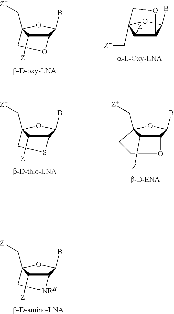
C12C(B)OC(C[Z+])(C[NRH]1)C2[Z].C12C(B)OC(C[Z+])(CO1)C2[Z].C12C(B)OC(C[Z+])(CO1)C2[Z].C12C(B)OC(C[Z+])(CS1)C2[Z].C12C(B)OC(C[Z+])(CCO1)C2[Z]
